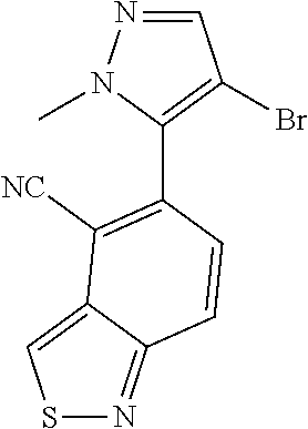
N1=CC(Br)=C(C2=C([NC])C3=CSN=C3C=C2)N1C
